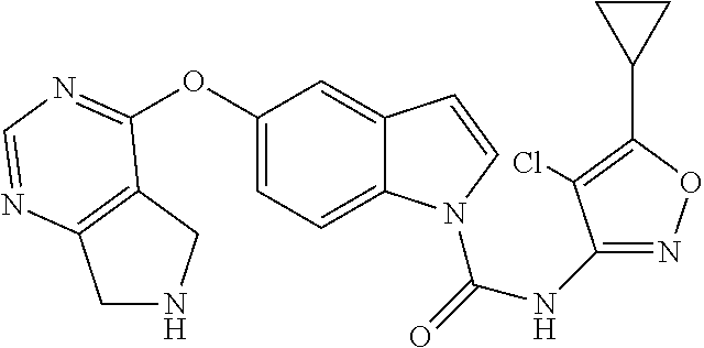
O(C1=CC=C2C(=C1)C=CN2C(=O)NC1=NOC(C2CC2)=C1Cl)C1=NC=NC2=C1CNC2
